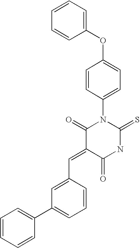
C1(OC2=CC=C(N3C(=O)C(=CC4=CC(C5=CC=CC=C5)=CC=C4)C(=O)NC3=S)C=C2)=CC=CC=C1
